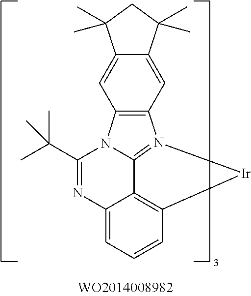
C12=CC3=C(C=C1C(C)(C)CC2(C)C)N1C2=N3[Ir]C3=C2C(=CC=C3)N=C1C(C)(C)C
